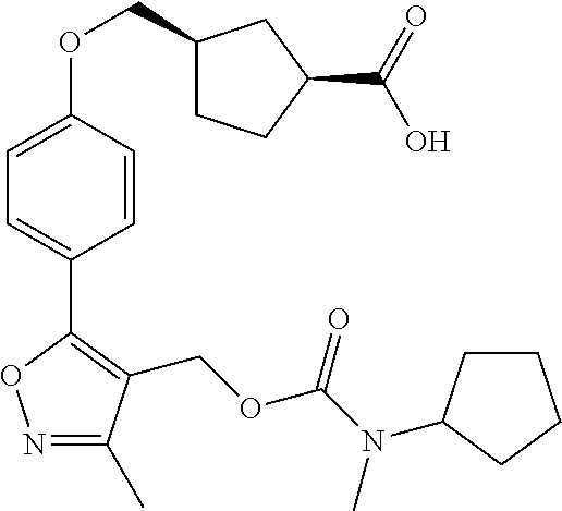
N1=C(C)C(COC(N(C)C2CCCC2)=O)=C(C2=CC=C(OCC3CCC(C(=O)O)C3)C=C2)O1
